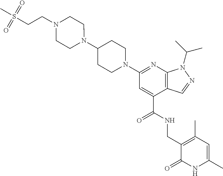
C1(N2CCN(CCS(C)(=O)=O)CC2)CCN(C2=NC3=C(C(C(NCC4=C(C)C=C(C)NC4=O)=O)=C2)C=NN3C(C)C)CC1
